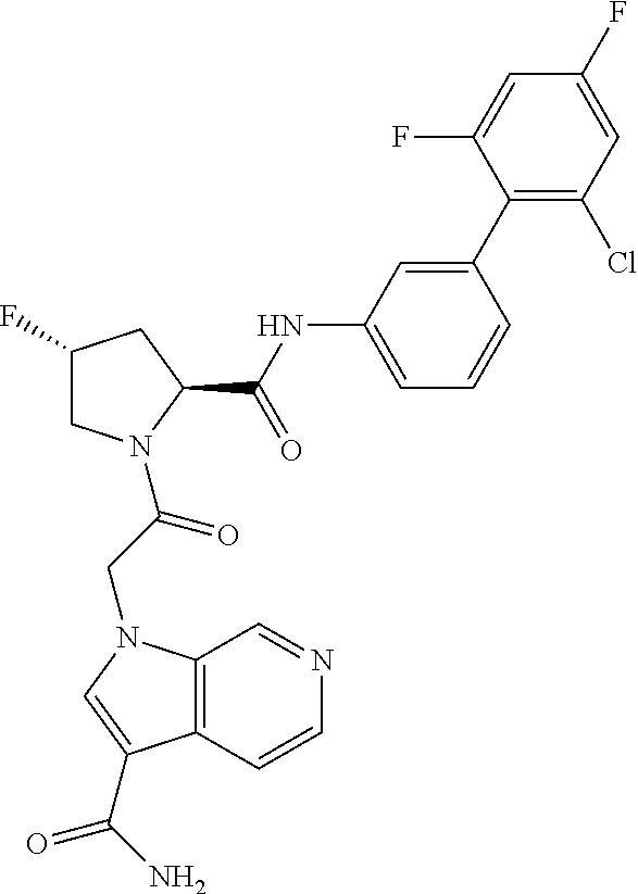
C1(F)CN(C(CN2C3=C(C(C(N)=O)=C2)C=CN=C3)=O)C(C(=O)NC2=CC=CC(C3=C(Cl)C=C(F)C=C3F)=C2)C1
